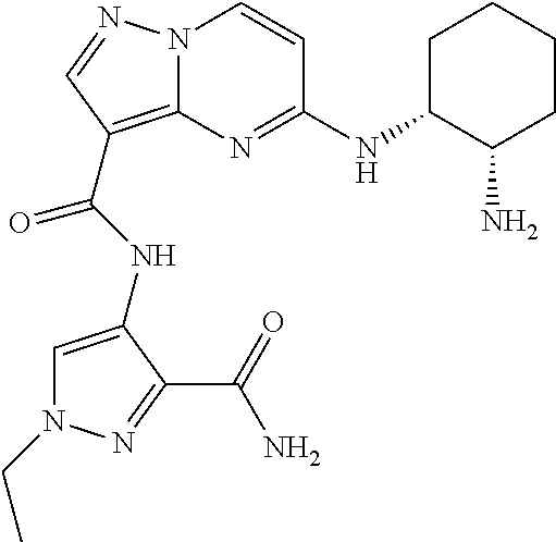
C1=C(NC(=O)C2=C3N(C=CC(NC4C(N)CCCC4)=N3)N=C2)C(C(=O)N)=NN1CC
